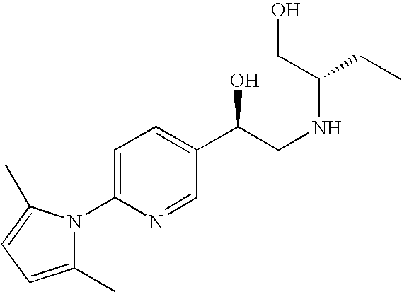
C1(C)=CC=C(C)N1C1=CC=C(C(CNC(CO)CC)O)C=N1
